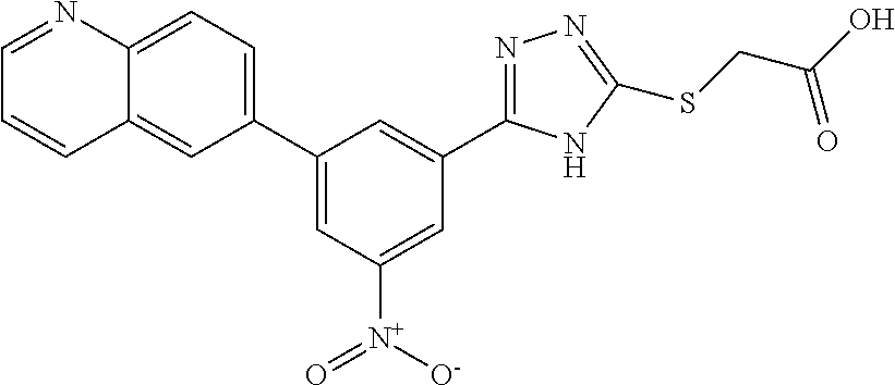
C1=C([N+]([O-])=O)C=C(C2=CC=C3C(=C2)C=CC=N3)C=C1C1=NN=C(SCC(O)=O)N1
